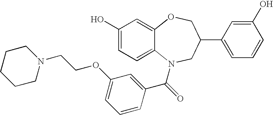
C1(O)=CC=C2C(=C1)OCC(C1=CC=CC(O)=C1)CN2C(C1=CC(OCCN2CCCCC2)=CC=C1)=O
